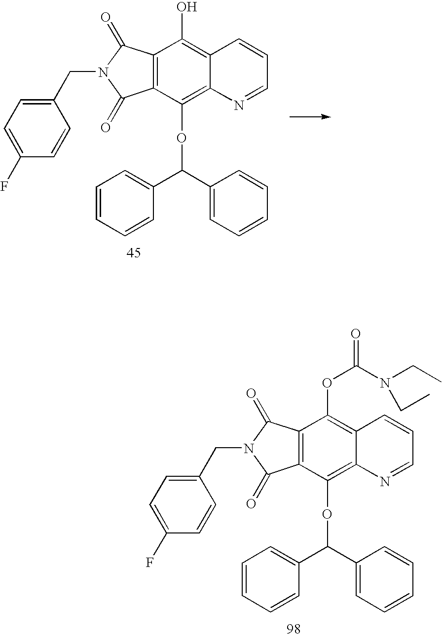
C12=C(C(OC(C3=CC=CC=C3)C3=CC=CC=C3)=C3C(=C1O)C=CC=N3)C(=O)N(CC1=CC=C(F)C=C1)C2=O.C12=C(C(OC(C3=CC=CC=C3)C3=CC=CC=C3)=C3C(=C1OC(N(CC)CC)=O)C=CC=N3)C(=O)N(CC1=CC=C(F)C=C1)C2=O
